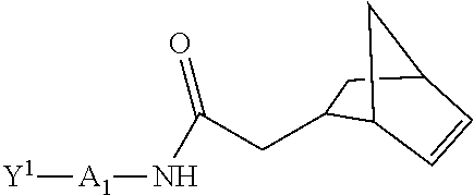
N([A1][Y1])C(=O)CC1C2C=CC(C1)C2
